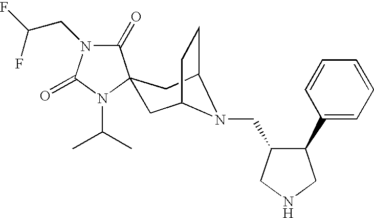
C1(=O)N(CC(F)F)C(=O)N(C(C)C)C12CC1CCC(C2)N1CC1C(C2=CC=CC=C2)CNC1
